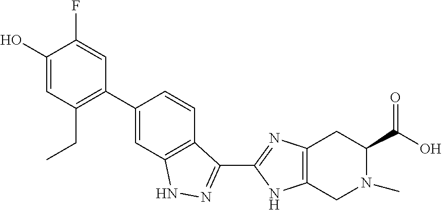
C1(C2=C(CC)C=C(O)C(F)=C2)=CC2=C(C=C1)C(C1=NC3=C(CN(C)C(C(=O)O)C3)N1)=NN2
